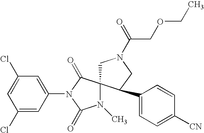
ClC1=CC(Cl)=CC(N2C(=O)C3(N(C)C2=O)CN(C(COCC)=O)CC3C2=CC=C([CN])C=C2)=C1
